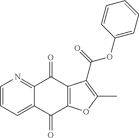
C1=CC=C2C(=N1)C(=O)C1=C(C2=O)OC(C)=C1C(=O)OC1=CC=CC=C1
